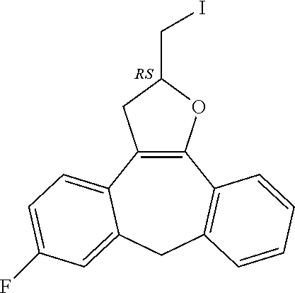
C12=C(C3=CC=C(F)C=C3CC3=C1C=CC=C3)CC(CI)O2
